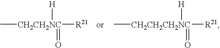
C[CH2CH2NC]([H])([R21])=O.C[CH2CH2CH2NC]([H])([R21])=O
